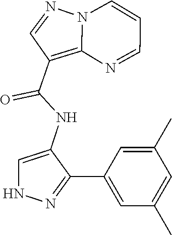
N12C(=C(C(NC3=CNN=C3C3=CC(C)=CC(C)=C3)=O)C=N1)N=CC=C2
